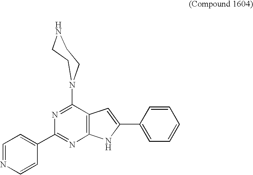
C1=NC=CC(C2=NC3=C(C(N4CCNCC4)=N2)C=C(C2=CC=CC=C2)N3)=C1
